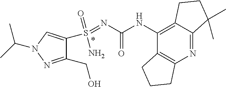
C1(CO)=NN(C(C)C)C=C1S(=NC(NC1=C2C(=NC3=C1CCC3)C(C)(C)CC2)=O)(N)=O
